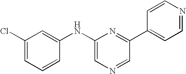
C1(Cl)=CC=CC(NC2=CN=CC(C3=CC=NC=C3)=N2)=C1
